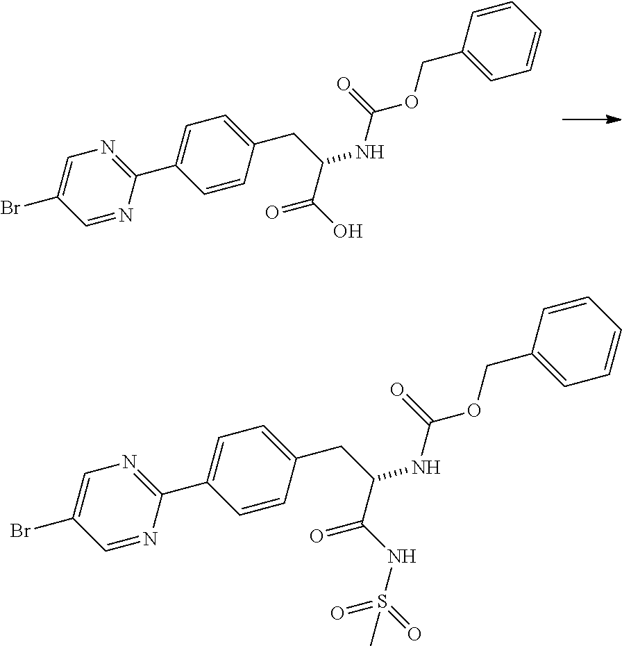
C1=CC(CC(NC(=O)OCC2=CC=CC=C2)C(O)=O)=CC=C1C1=NC=C(Br)C=N1.C1=CC(CC(NC(=O)OCC2=CC=CC=C2)C(NS(=O)(=O)C)=O)=CC=C1C1=NC=C(Br)C=N1
